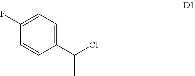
C1(F)=CC=C(C(Cl)C)C=C1
